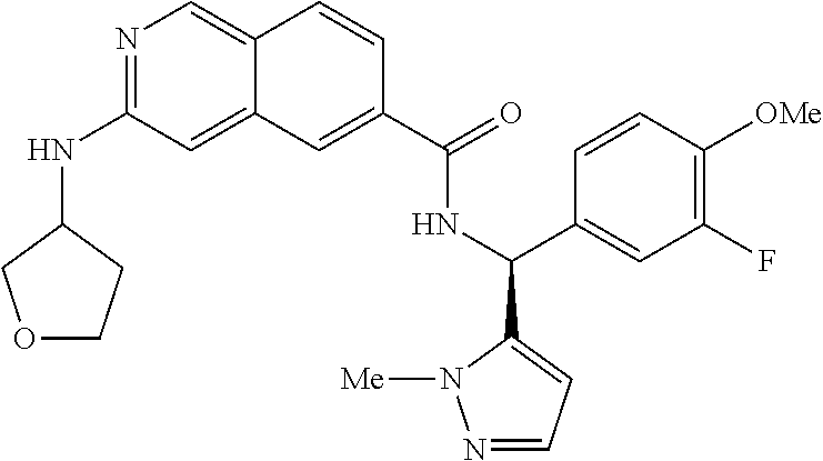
N1=C(NC2COCC2)C=C2C(=C1)C=CC(C(=O)NC(C1=CC(F)=C([OMe])C=C1)C1=CC=NN1[Me])=C2
